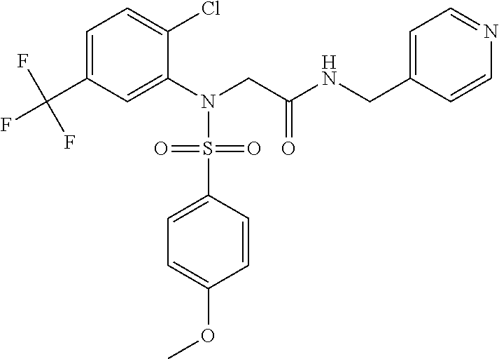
C1=C(C(F)(F)F)C=C(N(CC(NCC2=CC=NC=C2)=O)S(C2=CC=C(OC)C=C2)(=O)=O)C(Cl)=C1
